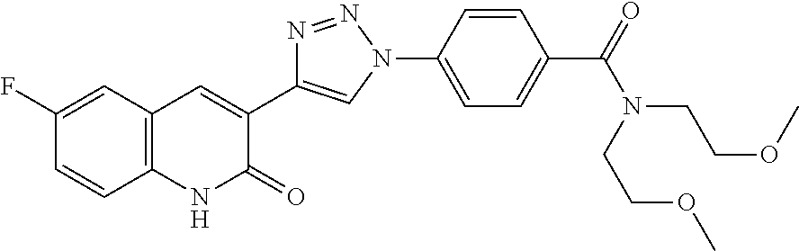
C12=C(C=C(F)C=C1)C=C(C1=CN(C3=CC=C(C(=O)N(CCOC)CCOC)C=C3)N=N1)C(=O)N2
